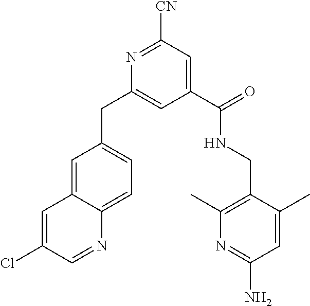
C1([CN])=NC(CC2=CC=C3C(=C2)C=C(Cl)C=N3)=CC(C(NCC2=C(C)N=C(N)C=C2C)=O)=C1
